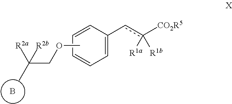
B.C1=C(cc([CO2R5])([R1a])[R1b])C=CC=C1.COCC([R2b])([R2a])C
